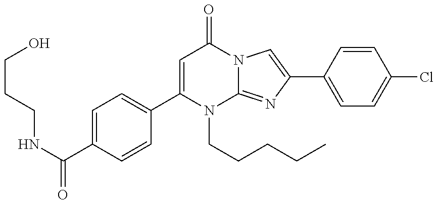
C1(C(NCCCO)=O)=CC=C(C2=CC(=O)N3C(=NC(C4=CC=C(Cl)C=C4)=C3)N2CCCCC)C=C1
